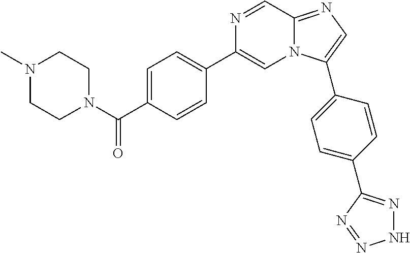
C1=C(C(N2CCN(C)CC2)=O)C=CC(C2=CN3C(=NC=C3C3=CC=C(C4=NNN=N4)C=C3)C=N2)=C1
